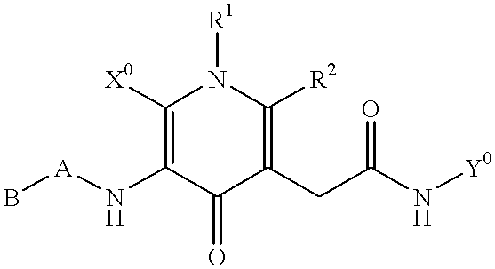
C1([X0])=C(N[A]B)C(=O)C(CC(N[Y0])=O)=C([R2])N1[R1]
